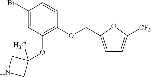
C1(Br)=CC(OC2(C)CNC2)=C(OCC2=CC=C([CF3])O2)C=C1
